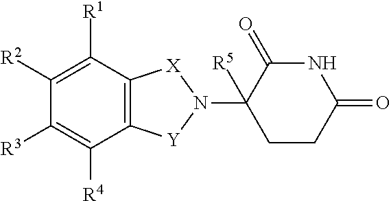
C1([R3])=C([R4])C2=C(C([R1])=C1[R2])[X]N(C1([R5])CCC(=O)NC1=O)[Y]2
